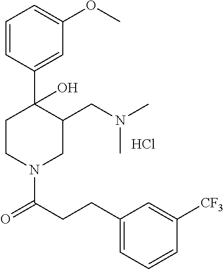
C1=CC(C2(O)CCN(C(CCC3=CC=CC([CF3])=C3)=O)CC2CN(C)C)=CC(OC)=C1.Cl
